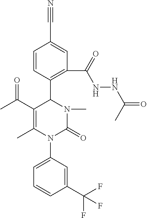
C1=CC(C2C(C(C)=O)=C(C)N(C3=CC=CC(C(F)(F)F)=C3)C(=O)N2C)=C(C(=O)NNC(=O)C)C=C1C#N
